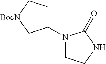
C1(N2CCNC2=O)CC[BocN]C1
